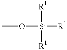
O([Si]([R1])([R1])[R1])C
